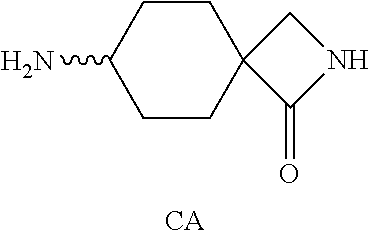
C1CC(N)CCC12C(=O)NC2.[CA]
